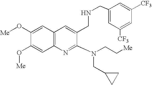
C12=C(N=C(N(CC[Me])CC3CC3)C(CNCC3=CC([CF3])=CC([CF3])=C3)=C1)C=C(O[Me])C(O[Me])=C2
